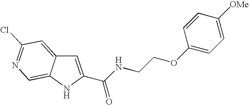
C(C1=CC2=CC(Cl)=NC=C2N1)(NCCOC1=CC=C([OMe])C=C1)=O
